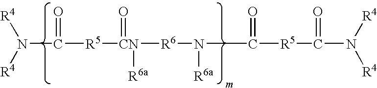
N(C([R5][CN](=O)([R6]N([R6a])C(=O)[R5]C(=O)N([R4])[R4])[R6a])=O)([R4])[R4]
